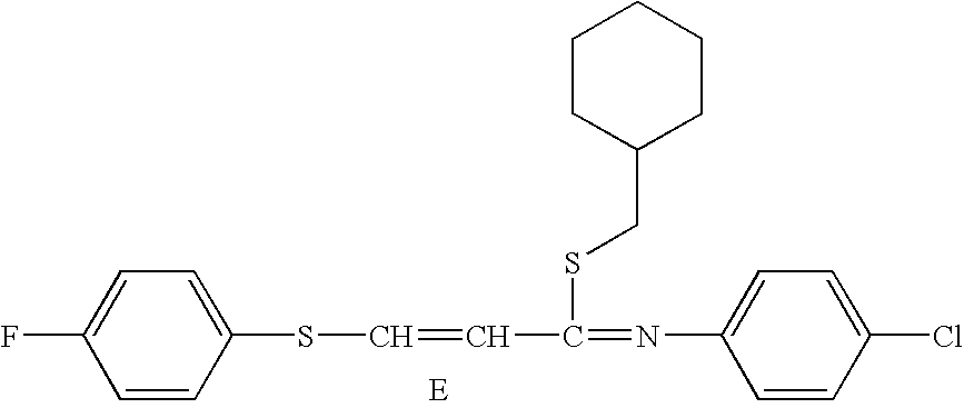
C1=CC(SC=CC(=NC2=CC=C(Cl)C=C2)SCC2CCCCC2)=CC=C1F
